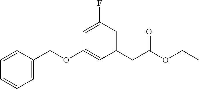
C1(CC(OCC)=O)=CC(F)=CC(OCC2=CC=CC=C2)=C1
